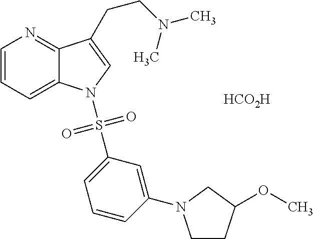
[HCO2H].C1=CC=C2C(=N1)C(CCN(C)C)=CN2S(C1=CC=CC(N2CCC(OC)C2)=C1)(=O)=O
